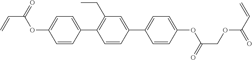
O(C(=O)COC(C=C)=O)C1=CC=C(C2=CC(CC)=C(C3=CC=C(OC(C=C)=O)C=C3)C=C2)C=C1
